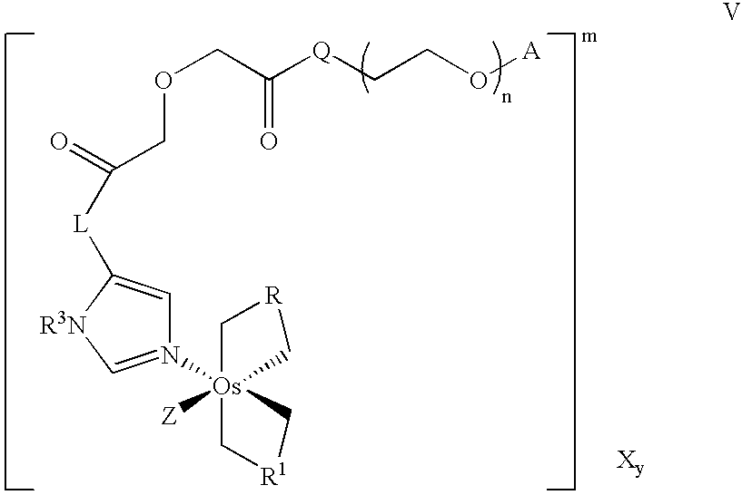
O(CC([Q]CCO[A])=O)CC([L]C1=CN([Os]23([Z])(C[R1]C2)C[R]C3)=C[R3N]1)=O
